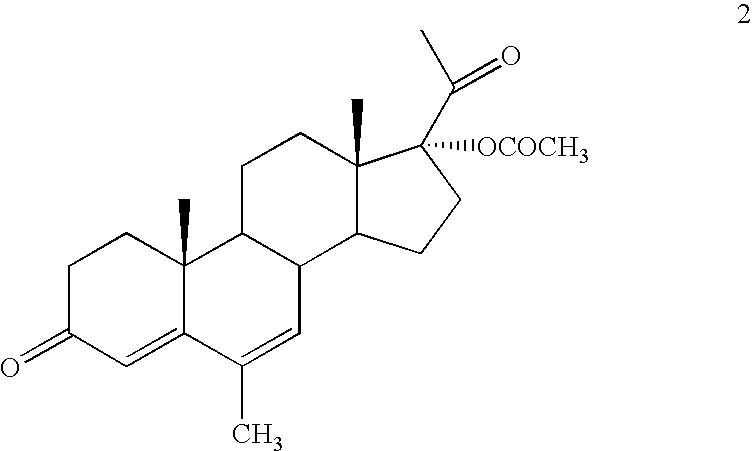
C1C(=O)C=C2C(C)(C1)C1C(C=C2C)C2C(C)(CC1)C(C(C)=O)([OCOCH3])CC2
